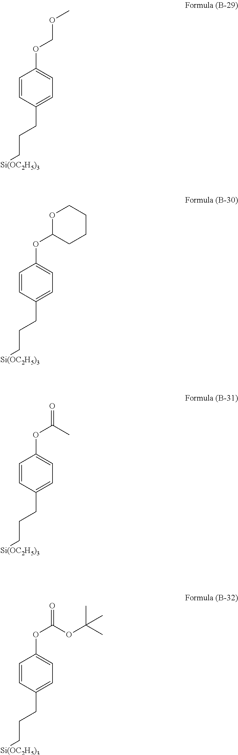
C(CC1=CC=C(OCOC)C=C1)C[Si(OC2H5)3].C(CC1=CC=C(OC2OCCCC2)C=C1)C[Si(OC2H5)3].C(CC1=CC=C(OC(=O)C)C=C1)C[Si(OC2H5)3].C(CC1=CC=C(OC(=O)OC(C)(C)C)C=C1)C[Si(OC2H5)3]
